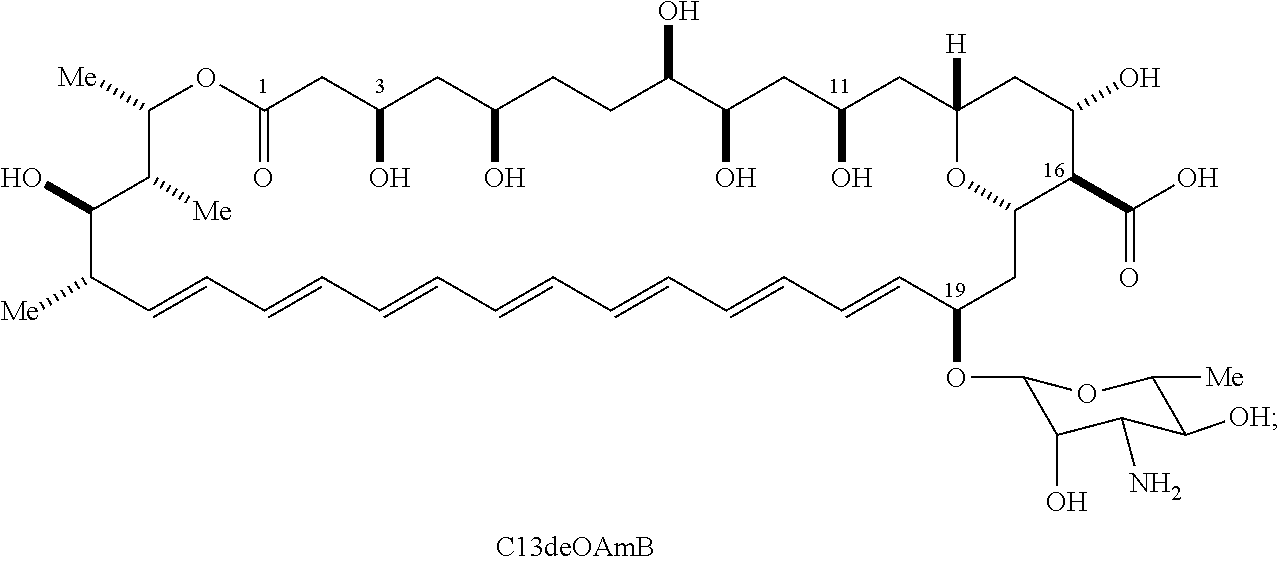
C1([Me])C([Me])C(O)C([Me])C=CC=CC=CC=CC=CC=CC=CC(OC2C(O)C(N)C([OH])C([Me])O2)CC2OC([H])(CC(O)CC(O)C(O)CCC(O)CC(O)CC(=O)O1)CC(O)C2C(O)=O
